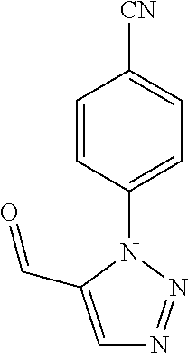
C1=CC(N2C(C=O)=CN=N2)=CC=C1[CN]
